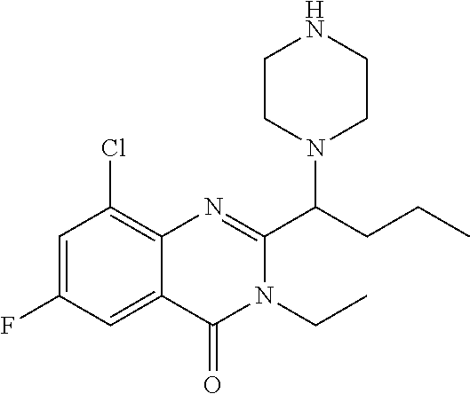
C1CN(C(CCC)C2=NC3=C(Cl)C=C(F)C=C3C(=O)N2CC)CCN1
